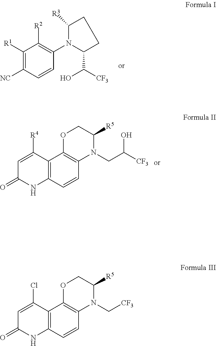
C1([R1])=C([NC])C=CC(N2C(C([CF3])O)CCC2[R3])=C1[R2].C12=C(C=CC3=C1OCC([R5])N3CC([CF3])O)NC(=O)C=C2[R4].C12=C(C=CC3=C1OCC([R5])N3C[CF3])NC(=O)C=C2Cl
